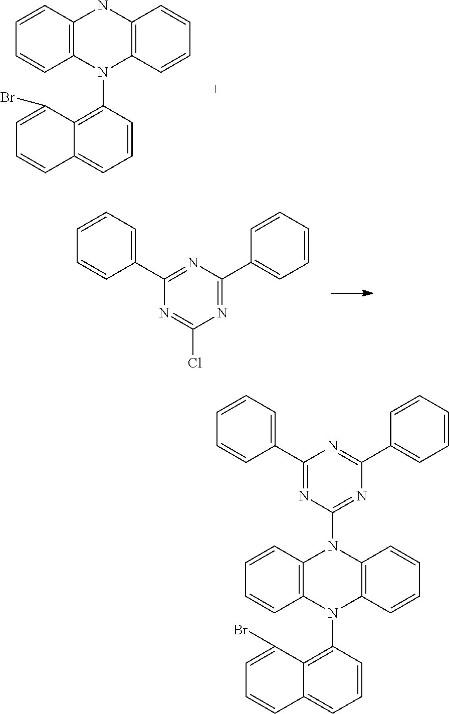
C12=C(N(C3=C4C(=CC=C3)C=CC=C4Br)C3=C(N1)C=CC=C3)C=CC=C2.N1=C(C2=CC=CC=C2)N=C(C2=CC=CC=C2)N=C1Cl.C12=C(N(C3=C4C(=CC=C3)C=CC=C4Br)C3=C(N1C1=NC(C4=CC=CC=C4)=NC(C4=CC=CC=C4)=N1)C=CC=C3)C=CC=C2
